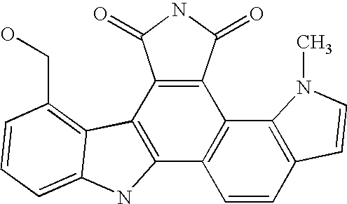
C12=C(C3=C(C4=C1C1=C(CO)C=CC=C1N4)C=CC1=C3N(C)C=C1)C(=O)NC2=O
